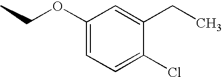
C1(OCC)=CC=C(Cl)C(CC)=C1
